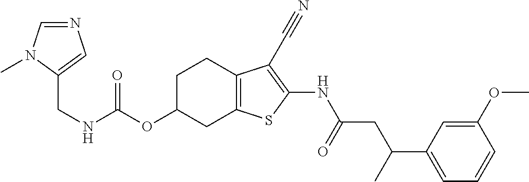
N(C(OC1CC2=C(CC1)C(C#N)=C(NC(CC(C1=CC=CC(OC)=C1)C)=O)S2)=O)CC1=CN=CN1C
